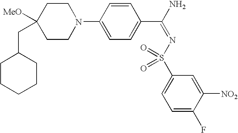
C1CCCCC1CC1([MeO])CCN(C2=CC=C(C(N)=NS(C3=CC=C(F)C([NO2])=C3)(=O)=O)C=C2)CC1
